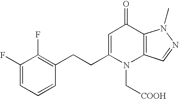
C1(F)=CC=CC(CCC2=CC(=O)C3=C(N2C[COOH])C=NN3C)=C1F
